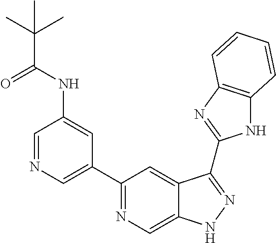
C1=NC=C(C2=NC=C3C(=C2)C(C2=NC4=C(N2)C=CC=C4)=NN3)C=C1NC(C(C)(C)C)=O
